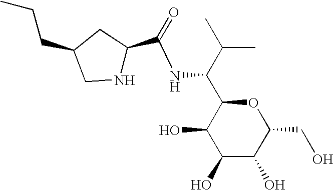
C1(O)C(O)C(CO)OC(C(C(C)C)NC(=O)C2NCC(CCC)C2)C1O
